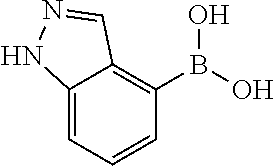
C12=CC=CC(B(O)O)=C1C=NN2
